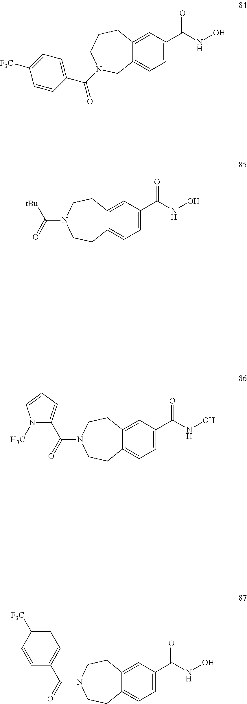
C12=CC(C(=O)NO)=CC=C1CN(C(=O)C1=CC=C([F3C])C=C1)CCC2.C12=CC(C(=O)NO)=CC=C1CCN(C(=O)[tBu])CC2.C12=CC(C(=O)NO)=CC=C1CCN(C(=O)C1=CC=CN1C)CC2.C12=CC(C(=O)NO)=CC=C1CCN(C(=O)C1=CC=C([F3C])C=C1)CC2
